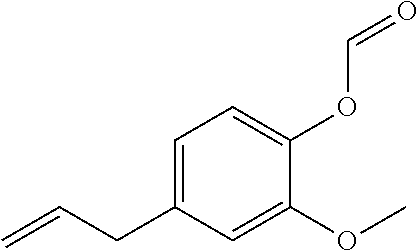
C1=C(CC=C)C=C(OC)C(OC=O)=C1
